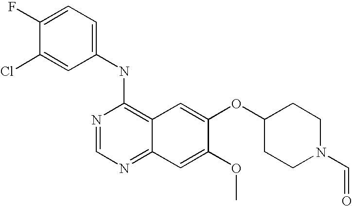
C1=C(Cl)C(F)=CC=C1NC1=C2C(=NC=N1)C=C(OC)C(OC1CCN(C=O)CC1)=C2
